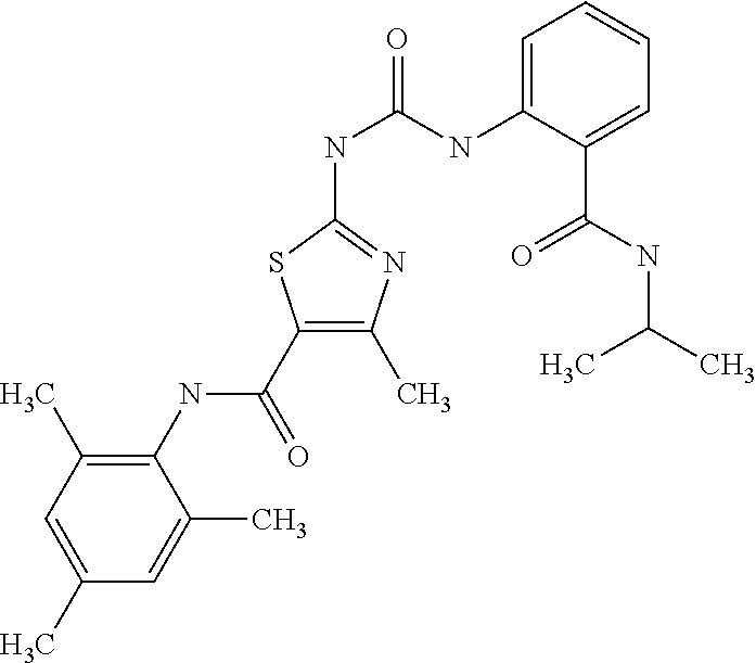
C1(NC(C2=C(C)N=C(NC(=O)NC3=CC=CC=C3C(NC(C)C)=O)S2)=O)=C(C)C=C(C)C=C1C
